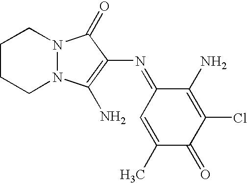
C1(N)=C(Cl)C(=O)C(C)=CC1=NC1=C(N)N2CCCCN2C1=O
